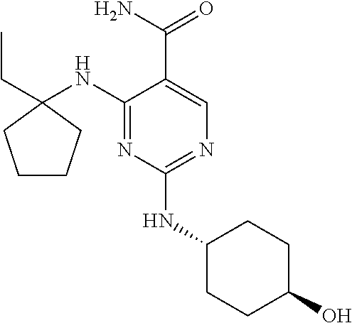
C1(NC2(CC)CCCC2)=NC(NC2CCC(O)CC2)=NC=C1C(N)=O
